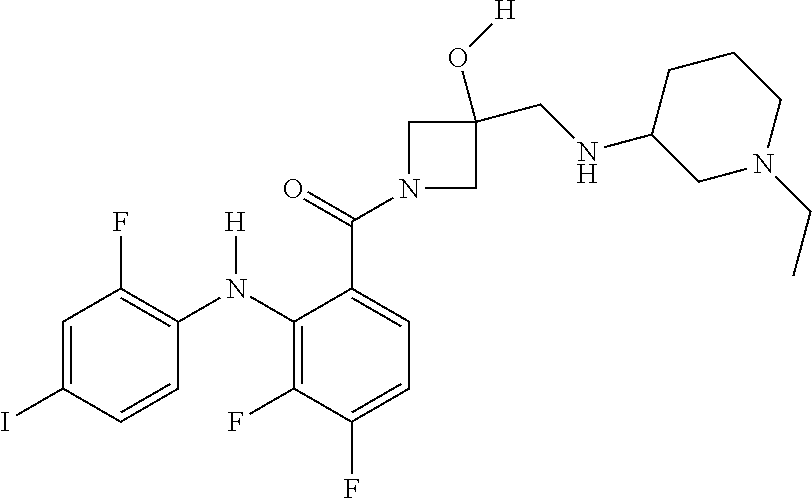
C1=C(I)C=CC(N(C2=C(F)C(F)=CC=C2C(=O)N2CC(CNC3CN(CC)CCC3)(O[H])C2)[H])=C1F
